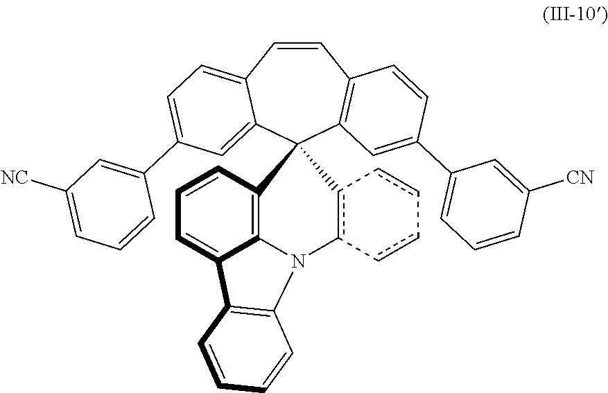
C1=CC2=CC=C(C3=CC([NC])=CC=C3)C=C2C2(C3=C1C=CC(C1=CC=CC([CN])=C1)=C3)C1=C3C(=CC=C1)C1=C(N3c3c2-cc-cc-3)C=CC=C1
